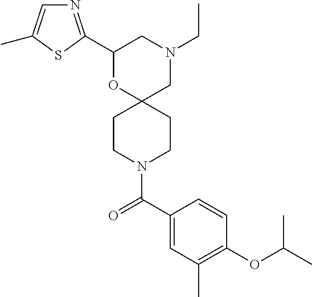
N1(CC)CC2(OC(C3=NC=C(C)S3)C1)CCN(C(C1=CC(C)=C(OC(C)C)C=C1)=O)CC2
